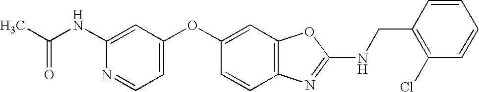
C1(NC(C)=O)=CC(OC2=CC3=C(C=C2)N=C(NCC2=C(Cl)C=CC=C2)O3)=CC=N1
